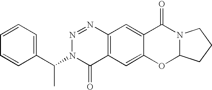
C1(C(N2C(=O)C3=C(N=N2)C=C2C(=C3)OC3N(C2=O)CCC3)C)=CC=CC=C1
